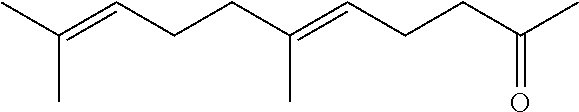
C(=CCCC(=CCCC(C)=O)C)(C)C
